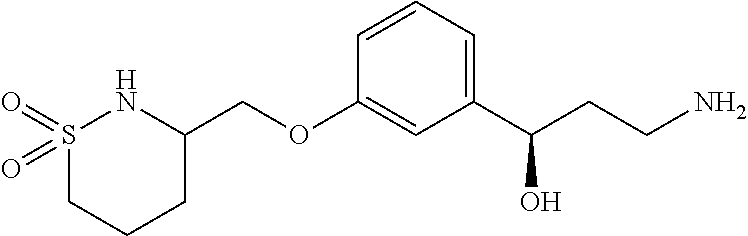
S1(=O)(=O)CCCC(COC2=CC(C(CCN)O)=CC=C2)N1
